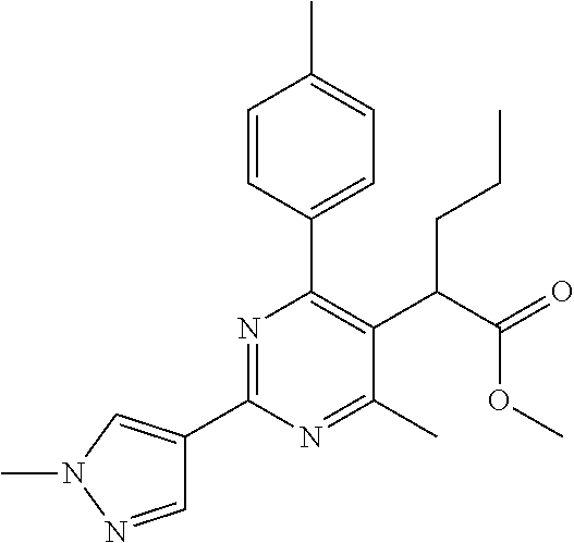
C1(C2=NC(C3=CC=C(C)C=C3)=C(C(C(=O)OC)CCC)C(C)=N2)=CN(C)N=C1
